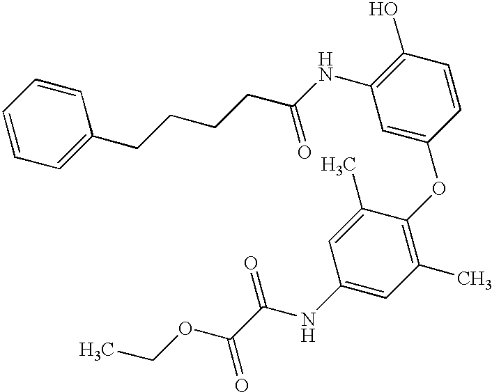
C1(O)=C(NC(=O)CCCCC2=CC=CC=C2)C=C(OC2=C(C)C=C(NC(=O)C(=O)OCC)C=C2C)C=C1
